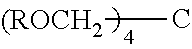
[(ROCH2]C
